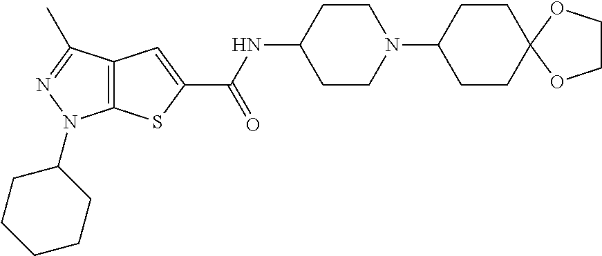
C12=C(C(C)=NN1C1CCCCC1)C=C(C(=O)NC1CCN(C3CCC4(CC3)OCCO4)CC1)S2
